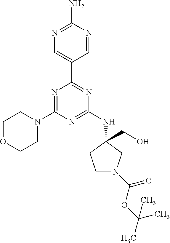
C1=NC(N)=NC=C1C1=NC(NC2(CO)CN(C(OC(C)(C)C)=O)CC2)=NC(N2CCOCC2)=N1
